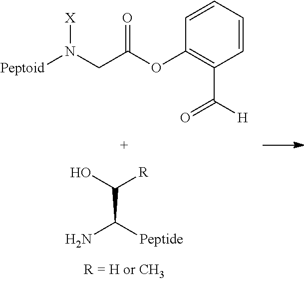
C1=CC=CC(OC(CN([Peptoid])[X])=O)=C1C([H])=O.C(C(O)[R])([Peptide])N
